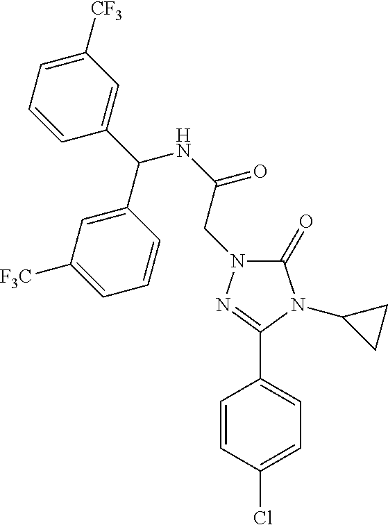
C1=CC(Cl)=CC=C1C1=NN(CC(=O)NC(C2=CC([CF3])=CC=C2)C2=CC([F3C])=CC=C2)C(=O)N1C1CC1
